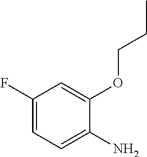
C1(F)=CC=C(N)C(OCCC)=C1
